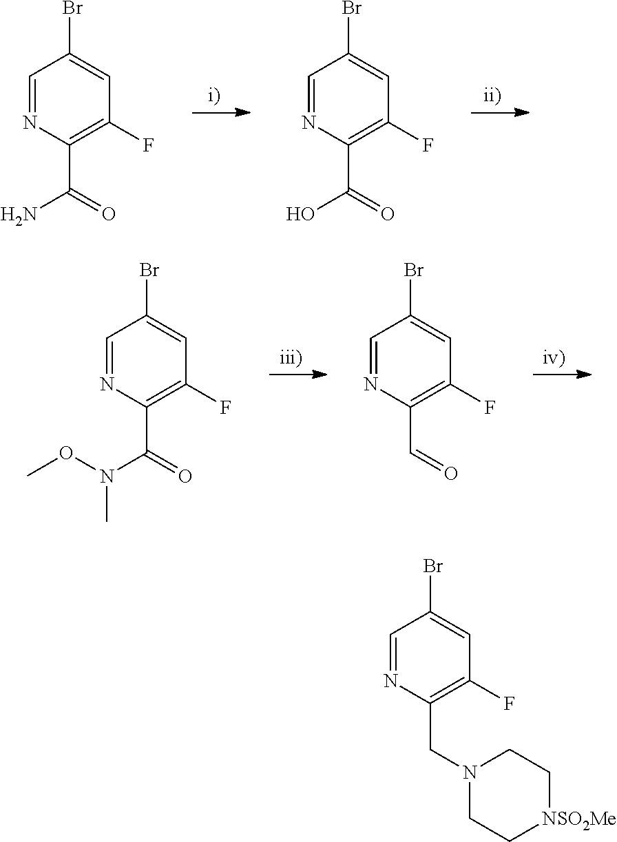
C1=NC(C(=O)N)=C(F)C=C1Br.C1=NC(C(=O)O)=C(F)C=C1Br.C1=NC(C(=O)N(C)OC)=C(F)C=C1Br.C1=NC(C=O)=C(F)C=C1Br.C1=NC(CN2CC[NSO2Me]CC2)=C(F)C=C1Br
